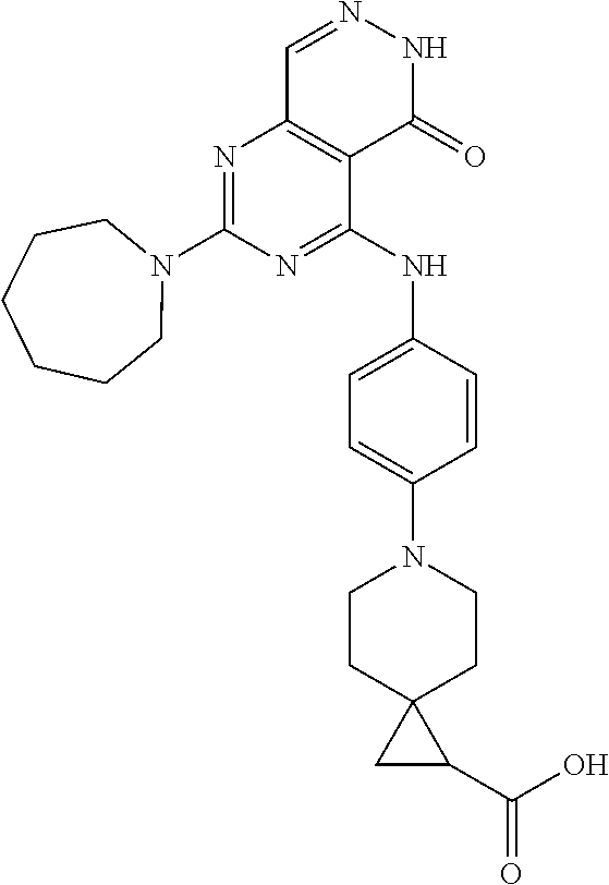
N1=C(NC2=CC=C(N3CCC4(CC3)CC4C(O)=O)C=C2)C2=C(N=C1N1CCCCCC1)C=NNC2=O
